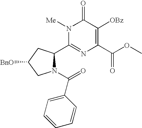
N1(C(=O)C2=CC=CC=C2)C(C2=NC(C(OC)=O)=C([OBz])C(=O)N2[Me])CC([BnO])C1
